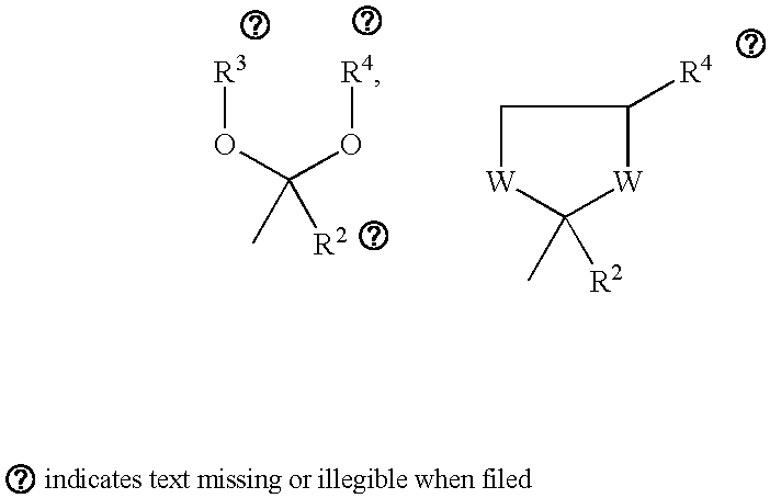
O(C(O[R4])(C)[R2])[R3].[W]1C(C)([R2])[W]C([R4])C1
